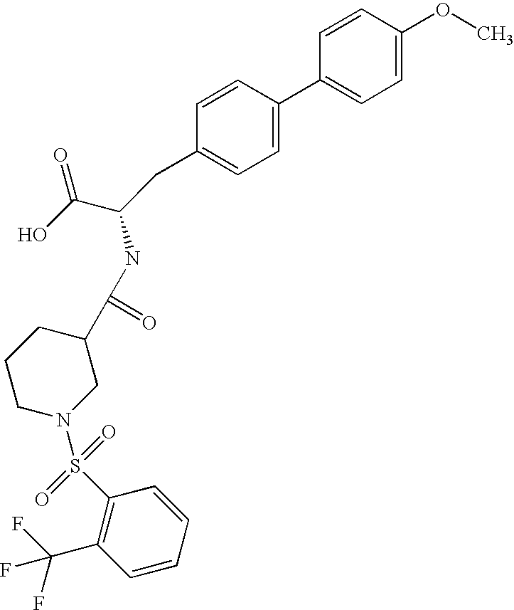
C1=CC(OC)=CC=C1C1=CC=C(CC(C(O)=O)NC(C2CCCN(S(=O)(=O)C3=C(C(F)(F)F)C=CC=C3)C2)=O)C=C1
